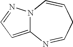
N12C(=CC=N1)N=CCC=C2
